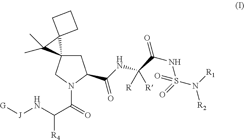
[G][J]NC(C(=O)N1C(C(NC(C(NS(N([R2])[R1])(=O)=O)=O)([R])[R])=O)CC2(C1)C1(C2(C)C)CCC1)[R4]
